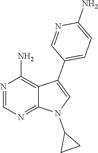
N1=CN=C2C(=C1N)C(C1=CC=C(N)N=C1)=CN2C1CC1
